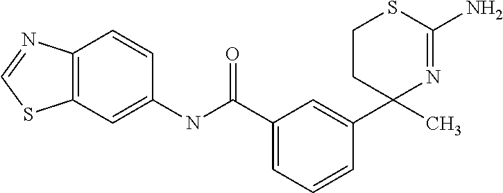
C1=C(C(NC2=CC3=C(C=C2)N=CS3)=O)C=C(C2(C)N=C(N)SCC2)C=C1
